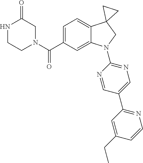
N1(C(C2=CC=C3C(=C2)N(C2=NC=C(C4=NC=CC(CC)=C4)C=N2)CC32CC2)=O)CC(=O)NCC1
